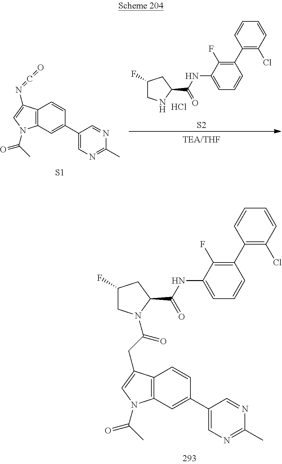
C1(C2=C(Cl)C=CC=C2)=C(F)C(NC(C2CC(F)CN2C(CC2=CN(C(C)=O)C3=C2C=CC(C2=CN=C(C)N=C2)=C3)=O)=O)=CC=C1.Cl.[S2].C1(C2=C(Cl)C=CC=C2)=C(F)C(NC(C2NCC(F)C2)=O)=CC=C1.[S1].C12=C(C=C(C3=CN=C(C)N=C3)C=C1)N(C(C)=O)C=C2N=C=O
